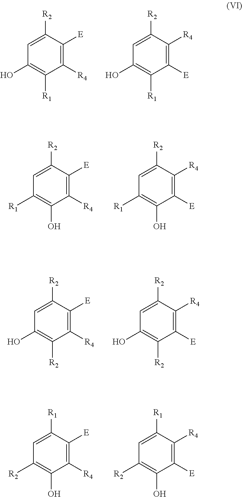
C1=C([R2])C([E])=C([R4])C([R1])=C1O.C1=C([R2])C([R4])=C([E])C([R1])=C1O.C1=C([R2])C([E])=C([R4])C(O)=C1[R1].C1=C([R2])C([R4])=C([E])C(O)=C1[R1].C1=C([R2])C([E])=C([R4])C([R2])=C1O.C1=C([R2])C([R4])=C([E])C([R2])=C1O.C1=C([R1])C([E])=C([R4])C(O)=C1[R2].C1=C([R1])C([R4])=C([E])C(O)=C1[R2]
